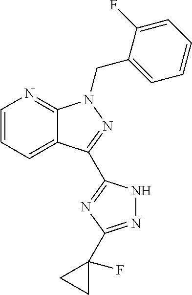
C12=CC=CN=C1N(CC1=CC=CC=C1F)N=C2C1=NC(C2(F)CC2)=NN1
